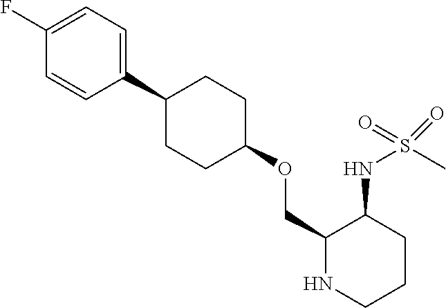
C1(COC2CCC(C3=CC=C(F)C=C3)CC2)NCCCC1NS(C)(=O)=O
